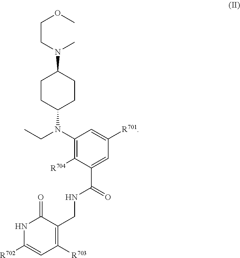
C(CN(C)C1CCC(N(C2=C([R704])C(C(NCC3=C([R703])C=C([R702])NC3=O)=O)=CC([R701])=C2)CC)CC1)OC
